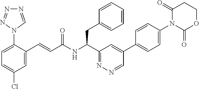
C1=C(C=CC(NC(C2=NN=CC(C3=CC=C(N4C(=O)OCCC4=O)C=C3)=C2)CC2=CC=CC=C2)=O)C(N2C=NN=N2)=CC=C1Cl
